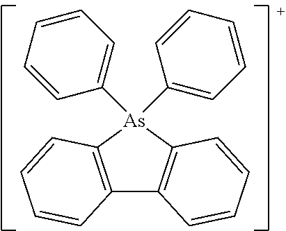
C12=C([As](C3=CC=CC=C3)(C3=CC=CC=C3)C3=C1C=CC=C3)C=CC=C2
